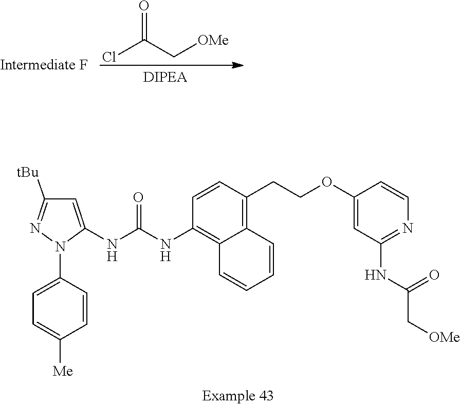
ClC(C[OMe])=O.C1=C(N2C(NC(NC3=C4C(=C(CCOC5=CC(NC(=O)C[OMe])=NC=C5)C=C3)C=CC=C4)=O)=CC([tBu])=N2)C=CC([Me])=C1
